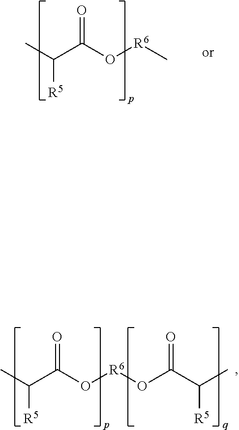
CC([R5])C(O[R6]C)=O.CC([R5])C(O[R6]OC(C([R5])C)=O)=O
